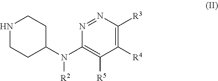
N1=NC([R3])=C([R4])C([R5])=C1N(C1CCNCC1)[R2]
